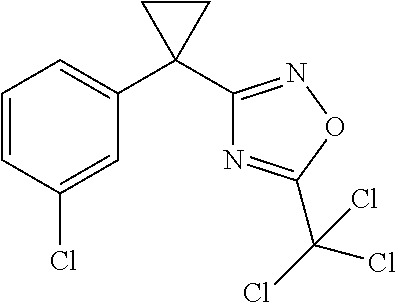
C1=CC(Cl)=CC(C2(C3=NOC(C(Cl)(Cl)Cl)=N3)CC2)=C1
